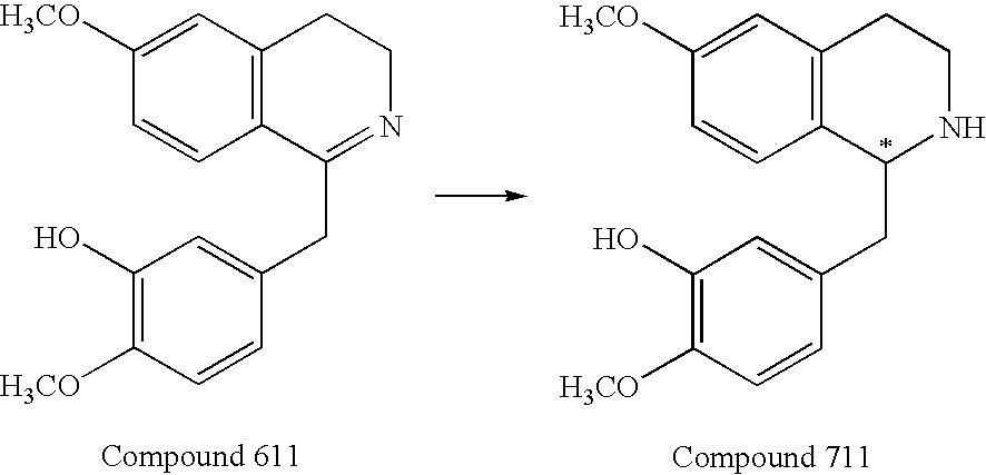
C1([H3CO])=CC2=C(C=C1)C(CC1=CC(O)=C([H3CO])C=C1)NCC2.C1([H3CO])=CC2=C(C=C1)C(CC1=CC(O)=C([H3CO])C=C1)=NCC2
